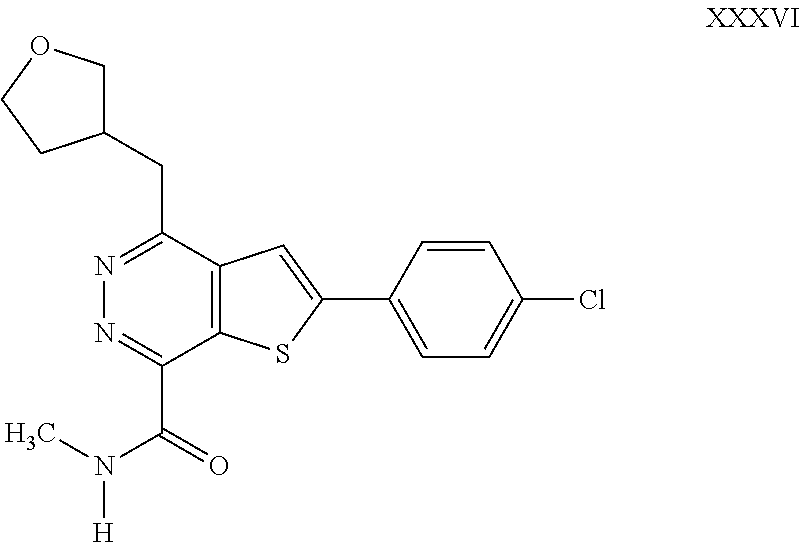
N1=C(CC2COCC2)C2=C(C(C(N(C)[H])=O)=N1)SC(C1=CC=C(Cl)C=C1)=C2
